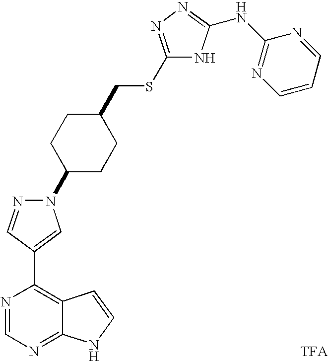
N1(C2CCC(CSC3=NN=C(NC4=NC=CC=N4)N3)CC2)N=CC(C2=C3C(=NC=N2)NC=C3)=C1.[TFA]
